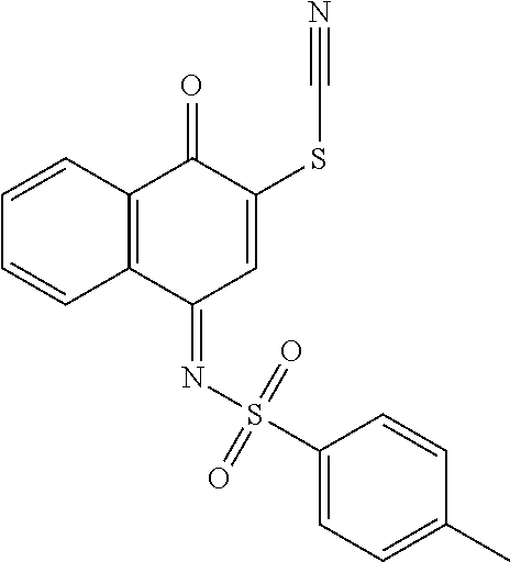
C1=CC2=C(C=C1)C(=NS(=O)(=O)C1=CC=C(C)C=C1)C=C(SC#N)C2=O
